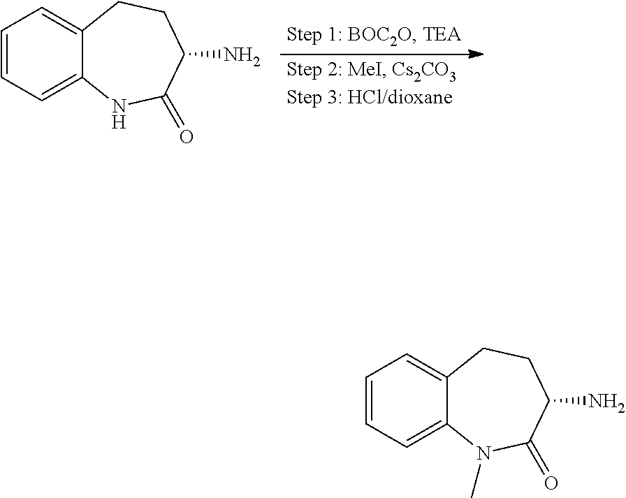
C1=CC=C2C(=C1)CCC(N)C(=O)N2.C1=CC=C2C(=C1)CCC(N)C(=O)N2C
